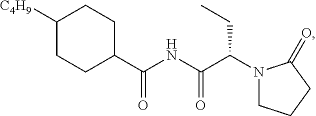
C1(C(NC(C(N2CCCC2=O)CC)=O)=O)CCC([C4H9])CC1
